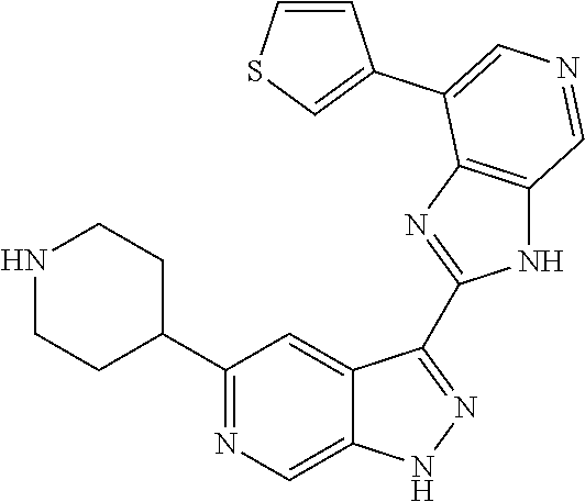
C1(C2CCNCC2)=NC=C2C(=C1)C(C1=NC3=C(N1)C=NC=C3C1=CSC=C1)=NN2
